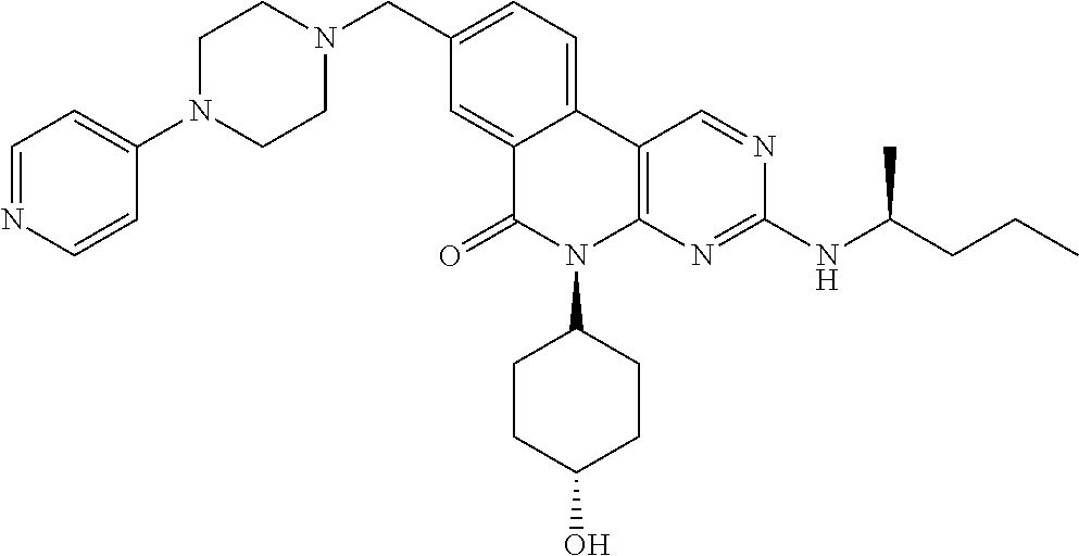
C1(CN2CCN(C3=CC=NC=C3)CC2)=CC=C2C(=C1)C(=O)N(C1CCC(O)CC1)C1=C2C=NC(NC(CCC)C)=N1
